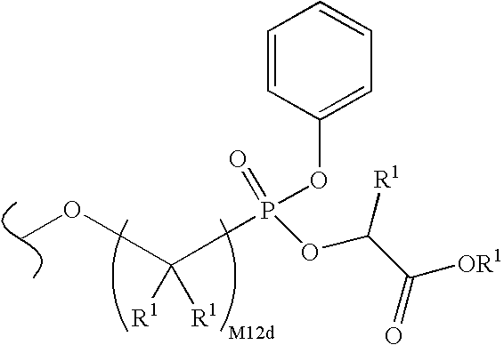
COC([R1])([R1])P(OC(C(=O)[OR1])[R1])(OC1=CC=CC=C1)=O
